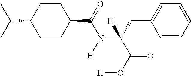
C1(C(=O)N(C(C(O[H])=O)(CC2=CC=CC=C2)[H])[H])CCC(C(C)C)CC1
